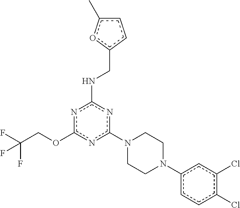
c1(N2CCN(c3ccc(Cl)c(Cl)c3)CC2)nc(NCc2ccc(C)o2)nc(OCC(F)(F)F)n1
